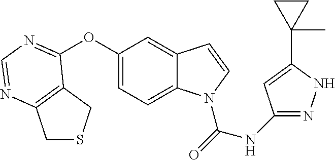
C1SCC2=C1N=CN=C2OC1=CC=C2C(=C1)C=CN2C(NC1=NNC(C2(C)CC2)=C1)=O
